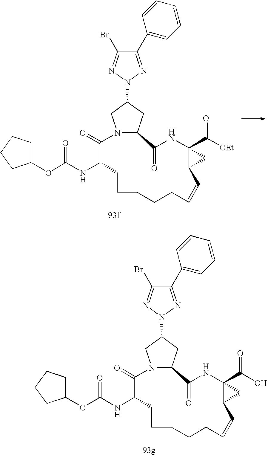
N12C(CC(N3N=C(Br)C(C4=CC=CC=C4)=N3)C1)C(=O)NC1(C(O)=O)C(C=CCCCCCC(NC(=O)OC3CCCC3)C2=O)C1.N12C(CC(N3N=C(Br)C(C4=CC=CC=C4)=N3)C1)C(=O)NC1(C([OEt])=O)C(C=CCCCCCC(NC(=O)OC3CCCC3)C2=O)C1
